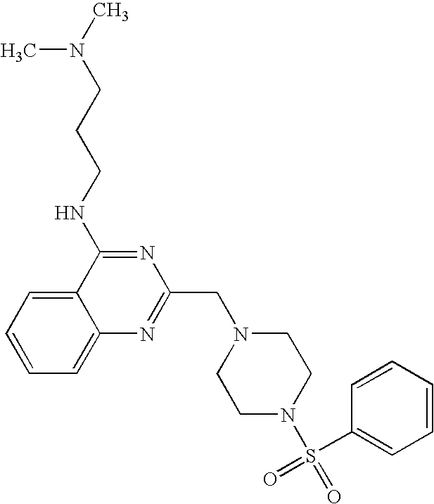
C1=CC=C2C(=C1)C(NCCCN(C)C)=NC(CN1CCN(S(=O)(C3=CC=CC=C3)=O)CC1)=N2
